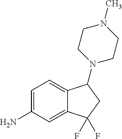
C1=C(N)C=C2C(=C1)C(N1CCN(C)CC1)CC2(F)F
